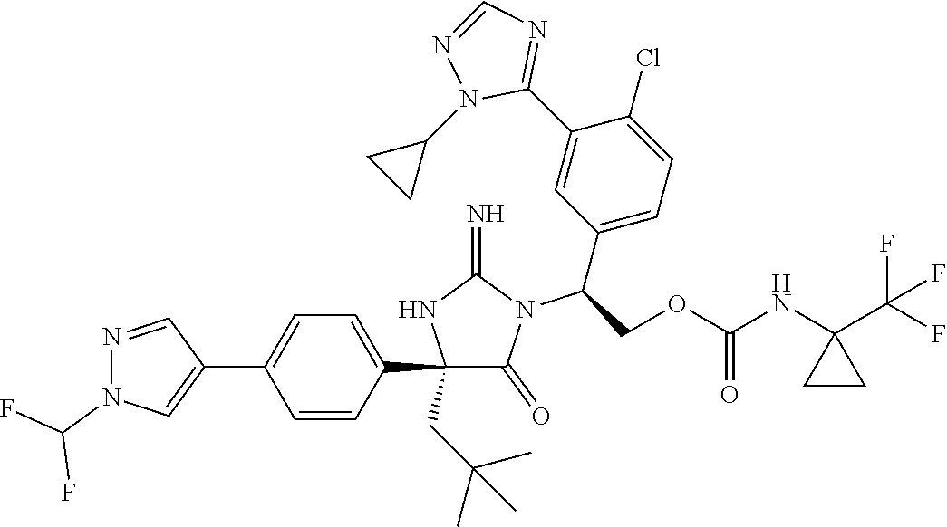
C1(C2=CC=C(C3=CN(C(F)F)N=C3)C=C2)(CC(C)(C)C)C(=O)N(C(C2=CC=C(Cl)C(C3=NC=NN3C3CC3)=C2)COC(NC2(C(F)(F)F)CC2)=O)C(=N)N1
